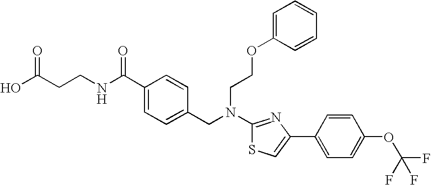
C1(C(NCCC(O)=O)=O)=CC=C(CN(C2=NC(C3=CC=C(OC(F)(F)F)C=C3)=CS2)CCOC2=CC=CC=C2)C=C1
